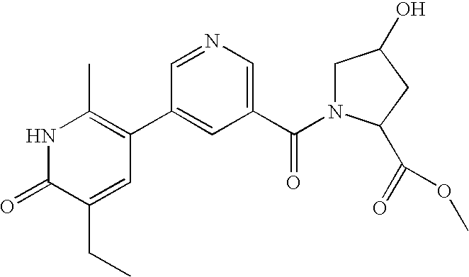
N1C(=O)C(CC)=CC(C2=CC(C(=O)N3CC(O)CC3C(OC)=O)=CN=C2)=C1C
